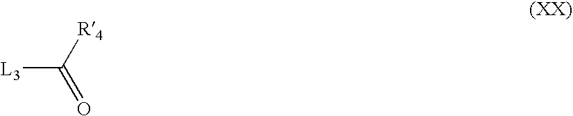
[L3]C([R4])=O
